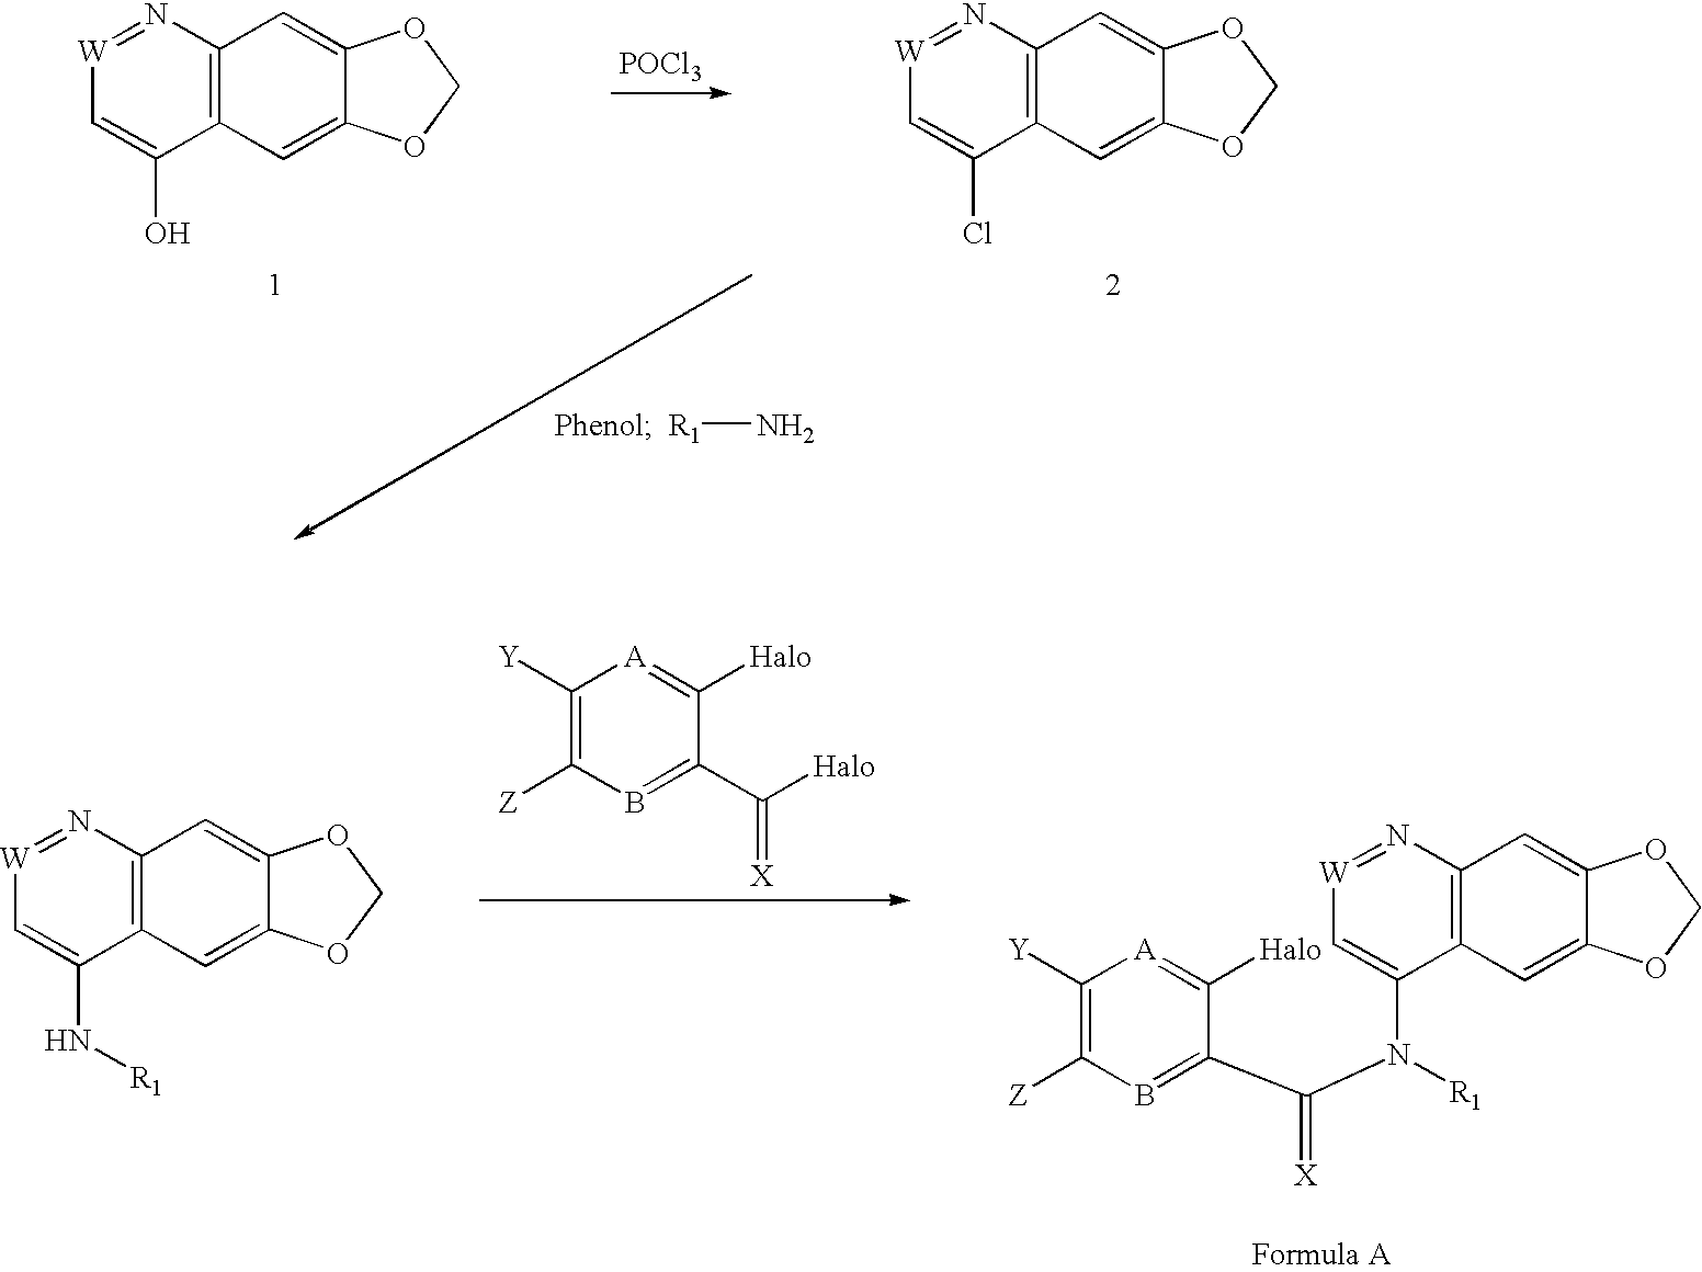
C12=C(N=[W]C=C1O)C=C1C(=C2)OCO1.C12=C(N=[W]C=C1Cl)C=C1C(=C2)OCO1.[POCl3].[R1]N.C1([Y])=C([Z])B=C(C(N([R1])C2=C[W]=NC3=C2C=C2C(=C3)OCO2)=[X])C([Halo])=[A]1.C12=C(N=[W]C=C1N[R1])C=C1C(=C2)OCO1.C1([Y])=C([Z])B=C(C([Halo])=[X])C([Halo])=[A]1
